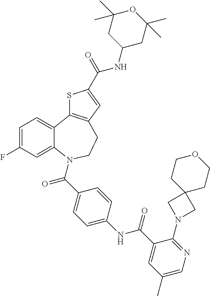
C1=C(F)C=C2C(=C1)C1=C(CCN2C(C2=CC=C(NC(C3=CC(C)=CN=C3N3CC4(C3)CCOCC4)=O)C=C2)=O)C=C(C(=O)NC2CC(C)(C)OC(C)(C)C2)S1
